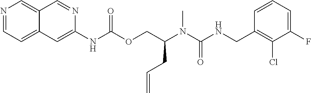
C1=CC(CNC(N(C(COC(NC2=CC3=CC=NC=C3C=N2)=O)CC=C)C)=O)=C(Cl)C(F)=C1
